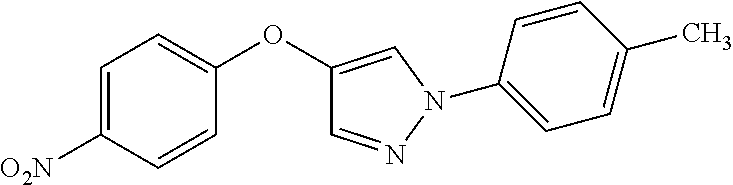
C1=C([O2N])C=CC(OC2=CN(C3=CC=C(C)C=C3)N=C2)=C1
